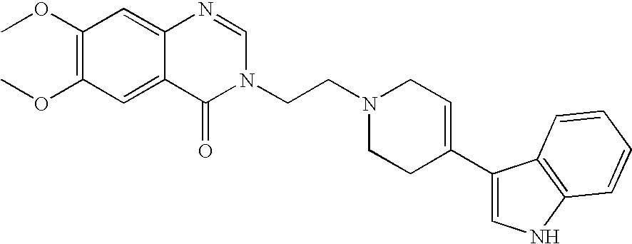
C1(OC)=C(OC)C=C2C(=C1)N=CN(CCN1CCC(C3=CNC4=C3C=CC=C4)=CC1)C2=O
